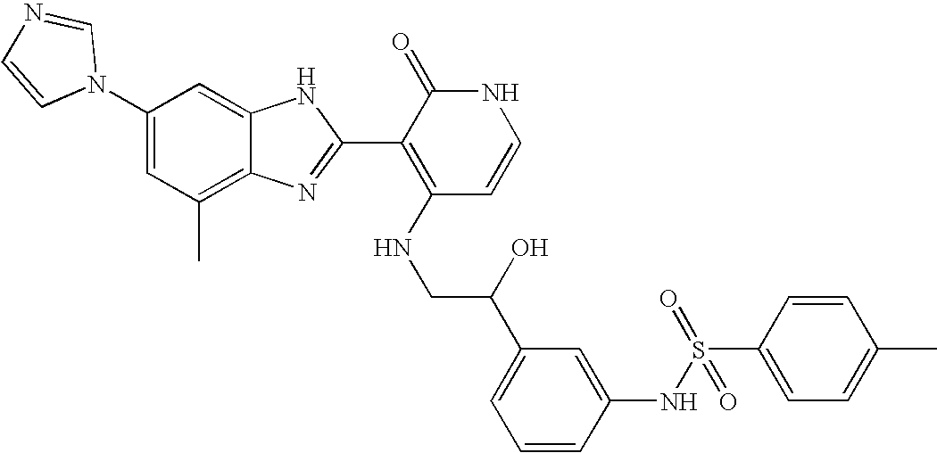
C1(C)=C2C(=CC(N3C=NC=C3)=C1)NC(C1=C(NCC(C3=CC=CC(NS(C4=CC=C(C)C=C4)(=O)=O)=C3)O)C=CNC1=O)=N2
